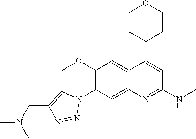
C12=CC(N3C=C(CN(C)C)N=N3)=C(OC)C=C1C(C1CCOCC1)=CC(NC)=N2
